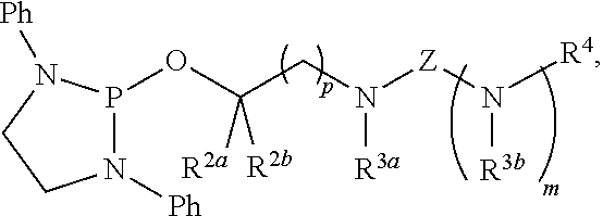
N1([Ph])P(OC(CN([Z]N([R4])[R3b])[R3a])([R2a])[R2b])N([Ph])CC1
